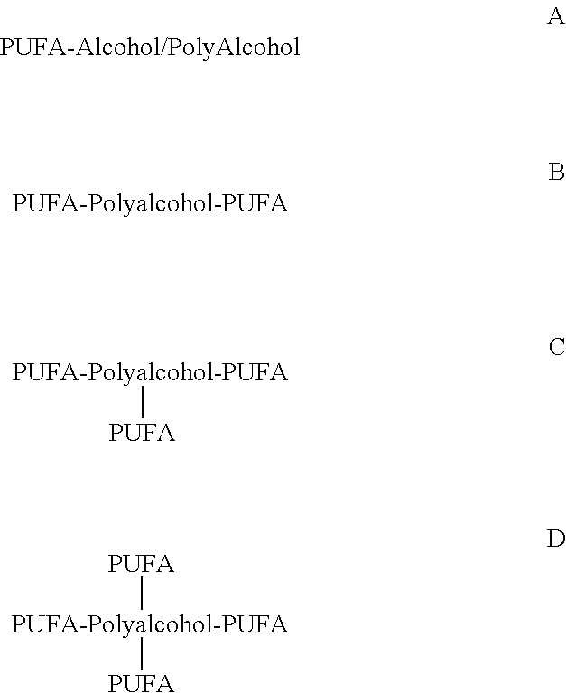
[PUFA-Polyalcohol-PUFA][PUFA].[PUFA-Polyalcohol-PUFA]([PUFA])[PUFA]
